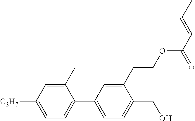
C1(C)=CC([C3H7])=CC=C1C1=CC=C(CO)C(CCOC(C=CC)=O)=C1
